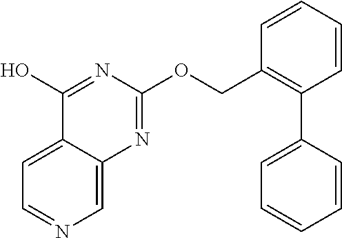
C1=C2C(=CC=N1)C(O)=NC(OCC1=C(C3=CC=CC=C3)C=CC=C1)=N2
